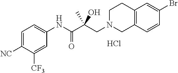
C1=C([NC])C([CF3])=CC(NC(C(CN2CC3=C(CC2)C=C(Br)C=C3)(O)C)=O)=C1.Cl
